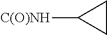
[C(O)NH]C1CC1
